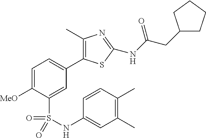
C1=C([MeO])C(S(NC2=CC(C)=C(C)C=C2)(=O)=O)=CC(C2=C(C)N=C(NC(=O)CC3CCCC3)S2)=C1
